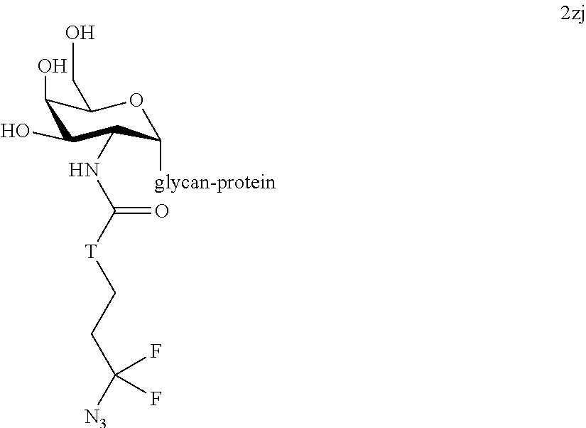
OC1C(O)C(NC(=O)[T]CCC([N3])(F)F)C([glycan-protein])OC1CO
